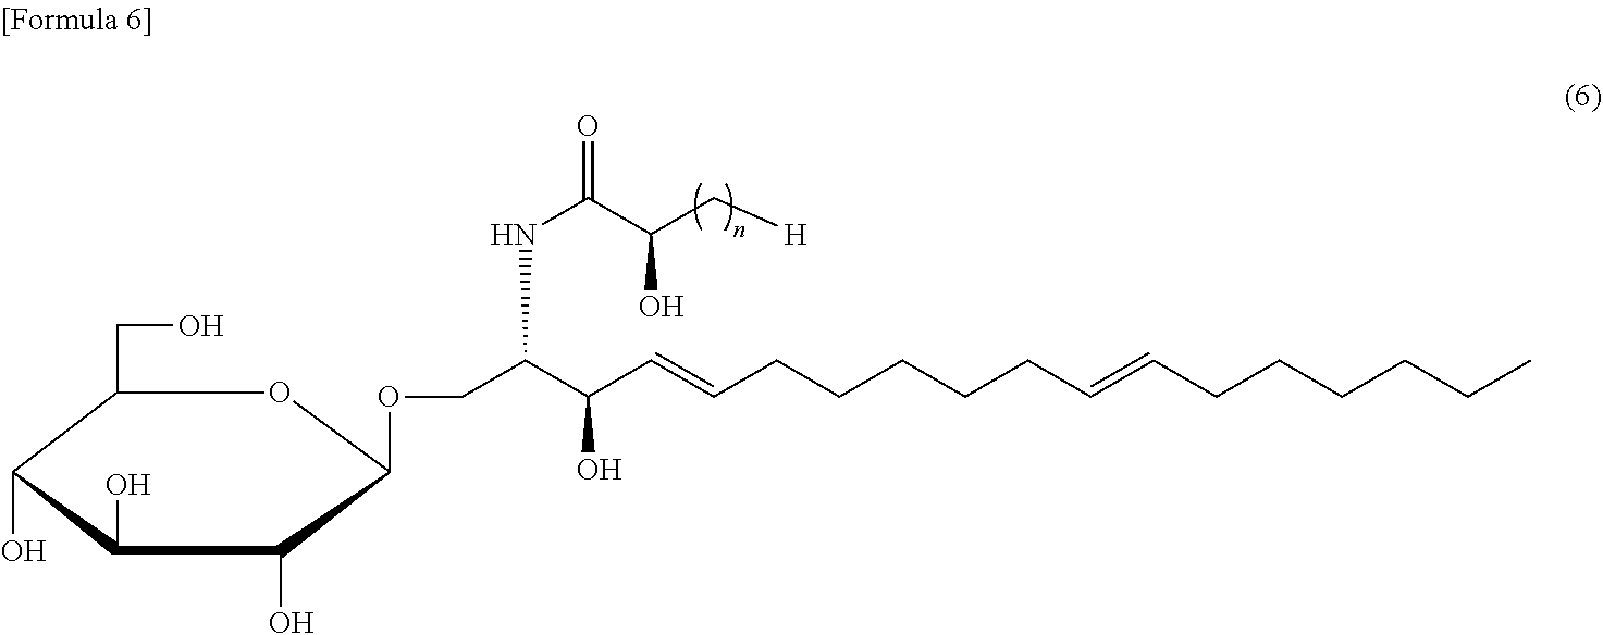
C1(CO)C(O)C(O)C(O)C(OCC(C(C=CCCCCCC=CCCCCCC)O)NC(=O)C(C[H])O)O1
